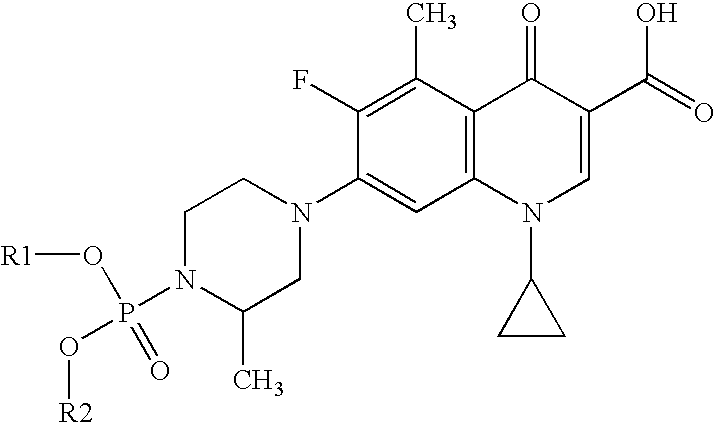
C1N(P(O[R2])(=O)O[R1])C(C)CN(C2=CC3=C(C(C)=C2F)C(=O)C(C(=O)O)=CN3C2CC2)C1
